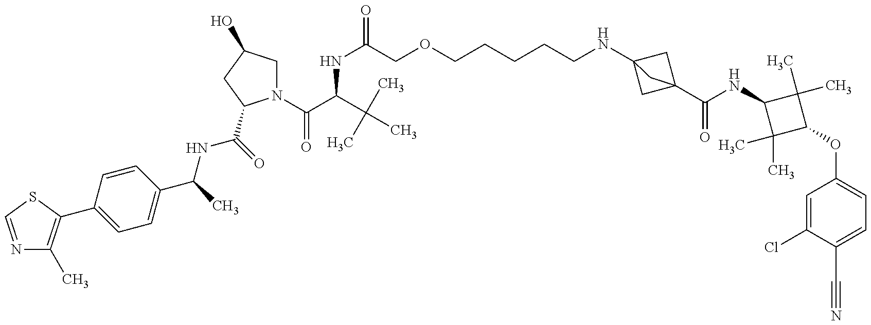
N1=CSC(C2=CC=C(C(NC(=O)C3N(C(=O)C(NC(COCCCCCNC45CC(C(=O)NC6C(C)(C)C(OC7=CC=C(C#N)C(Cl)=C7)C6(C)C)(C4)C5)=O)C(C)(C)C)CC(O)C3)C)C=C2)=C1C
